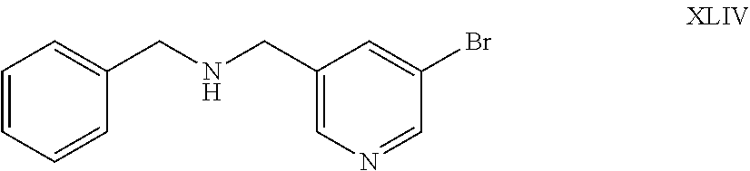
C1=C(CNCC2=CC=CC=C2)C=C(Br)C=N1
